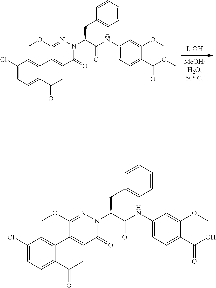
C1=CC=CC=C1CC(C(NC1=CC=C(C(=O)O)C(OC)=C1)=O)N1C(=O)C=C(C2=CC(Cl)=CC=C2C(=O)C)C(OC)=N1.C1=CC=CC=C1CC(C(NC1=CC=C(C(=O)OC)C(OC)=C1)=O)N1C(=O)C=C(C2=CC(Cl)=CC=C2C(=O)C)C(OC)=N1.[LiOH]
